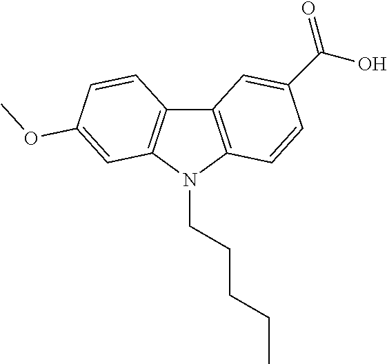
C12=C(N(CCCCC)C3=C1C=CC(OC)=C3)C=CC(C(O)=O)=C2
